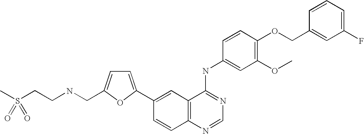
C1=NC2=C(C(NC3=CC(OC)=C(OCC4=CC(F)=CC=C4)C=C3)=N1)C=C(C1=CC=C(CNCCS(C)(=O)=O)O1)C=C2
